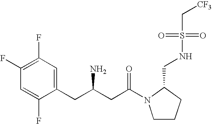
C1(F)=C(F)C=C(CC(CC(=O)N2CCCC2CNS(C[CF3])(=O)=O)N)C(F)=C1
